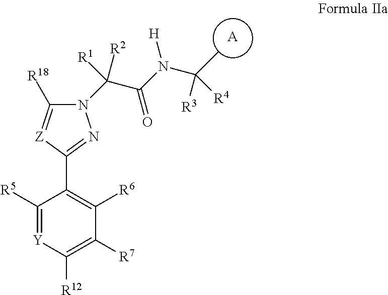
[A].C1([R5])=[Y]C([R12])=C([R7])C([R6])=C1C1=NN(C(C(N(C(C)([R3])[R4])[H])=O)([R1])[R2])C([R18])=[Z]1
